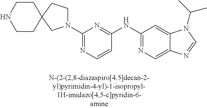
C1=CC(NC2=NC=C3C(=C2)N(C(C)C)C=N3)=NC(N2CCC3(C2)CCNCC3)=N1
